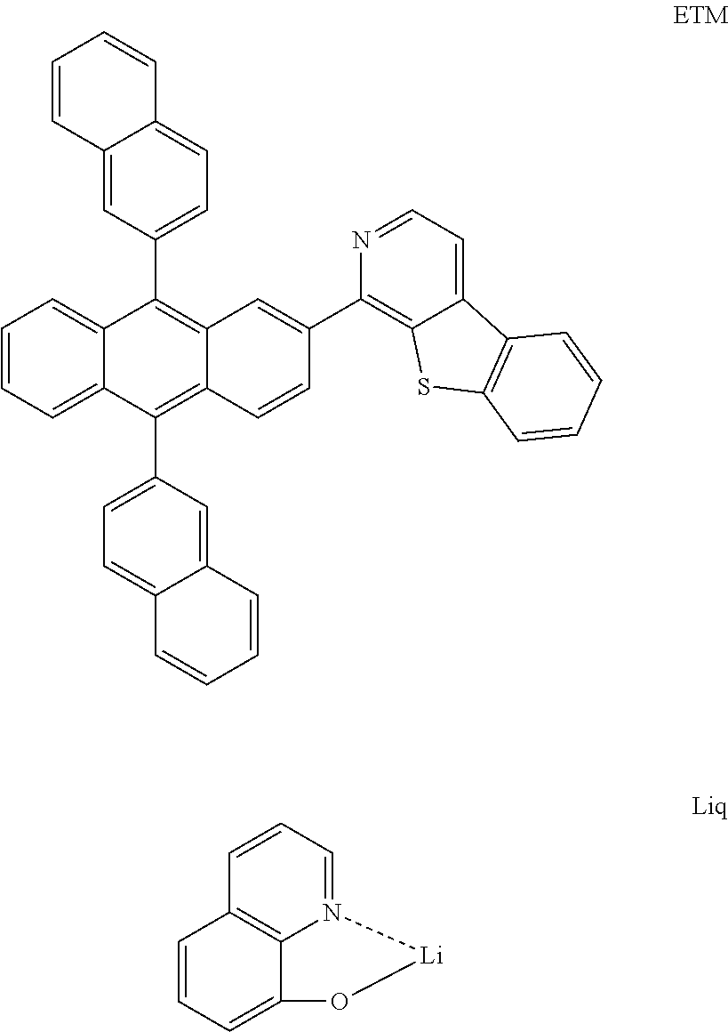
C1=CC=C2C(=C1)C(C1=CC=C3C(=C1)C=CC=C3)=C1C(=C2C2=CC=C3C(=C2)C=CC=C3)C=CC(C2=C3C(=CC=N2)C2=C(S3)C=CC=C2)=C1.C12=C3N(=CC=C1)[Li]OC3=CC=C2
